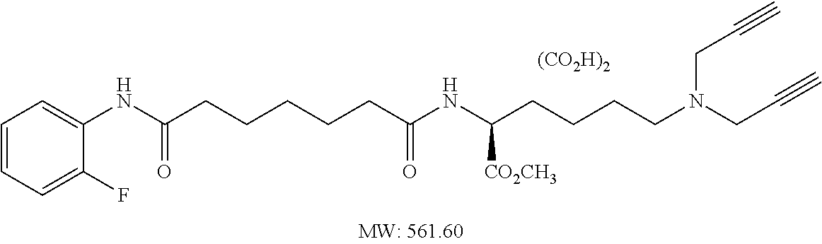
[(CO2H)2].C1=CC=C(F)C(NC(CCCCCC(NC(CCCCN(CC#C)CC#C)[CO2CH3])=O)=O)=C1
